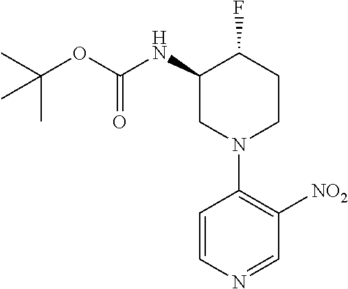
C1=CN=CC([NO2])=C1N1CCC(F)C(NC(OC(C)(C)C)=O)C1
